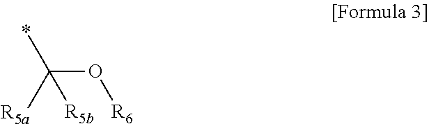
C(O[R6])([R5a])(*)[R5b]
